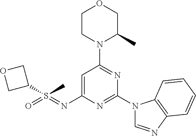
C1CN(C2=NC(N3C=NC4=C3C=CC=C4)=NC(N=S(=O)(C3COC3)C)=C2)C(C)CO1
